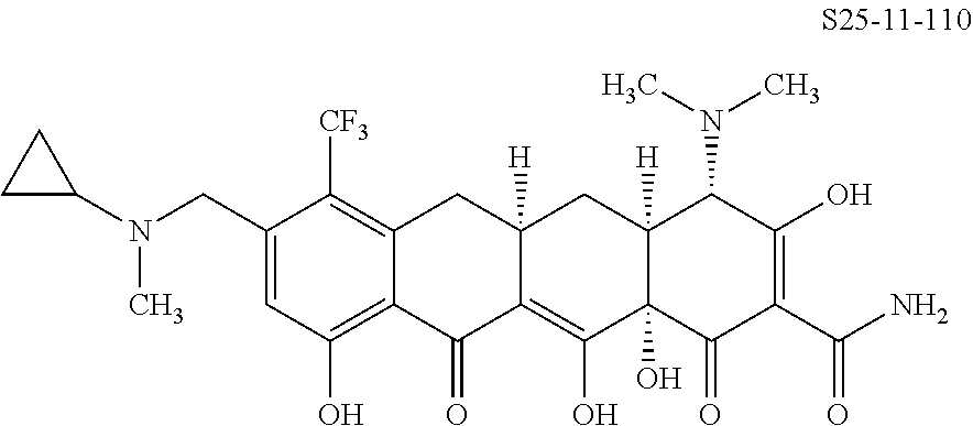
C1=C(CN(C)C2CC2)C([CF3])=C2C(=C1O)C(=O)C1=C(O)C3(O)C([H])(CC1([H])C2)C(N(C)C)C(O)=C(C(N)=O)C3=O
